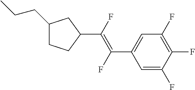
C1(CCC)CCC(C(=C(C2=CC(F)=C(F)C(F)=C2)F)F)C1
